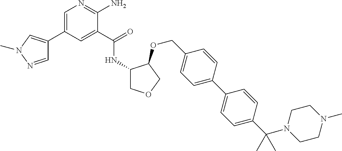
C1=C(C2=CN(C)N=C2)C=C(C(NC2COCC2OCC2=CC=C(C3=CC=C(C(N4CCN(C)CC4)(C)C)C=C3)C=C2)=O)C(N)=N1
